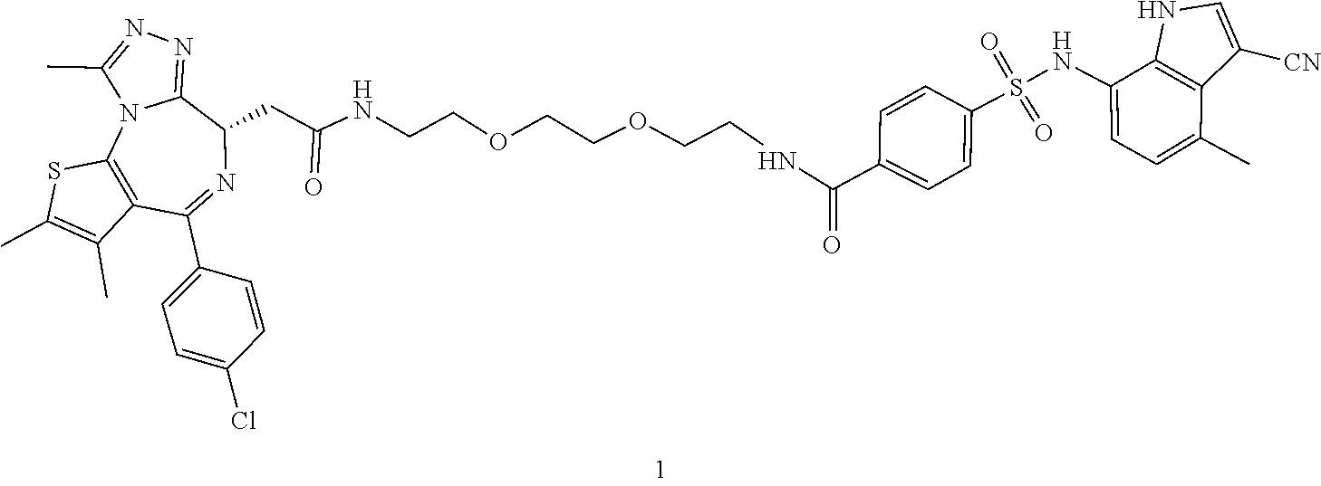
C12=NN=C(C)N1C1=C(C(C3=CC=C(Cl)C=C3)=NC2CC(=O)NCCOCCOCCNC(C2=CC=C(S(=O)(=O)NC3=CC=C(C)C4=C3NC=C4[CN])C=C2)=O)C(C)=C(C)S1
